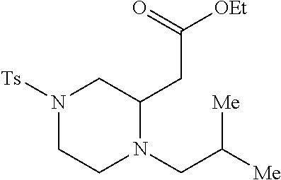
N1([Ts])CCN(CC([Me])[Me])C(CC([OEt])=O)C1
